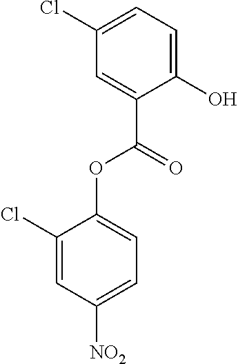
C1(O)=CC=C(Cl)C=C1C(=O)OC1=CC=C([NO2])C=C1Cl
